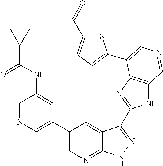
C1(C2=CN=CC(NC(C3CC3)=O)=C2)=CN=C2C(=C1)C(C1=NC3=C(N1)C=NC=C3C1=CC=C(C(C)=O)S1)=NN2
